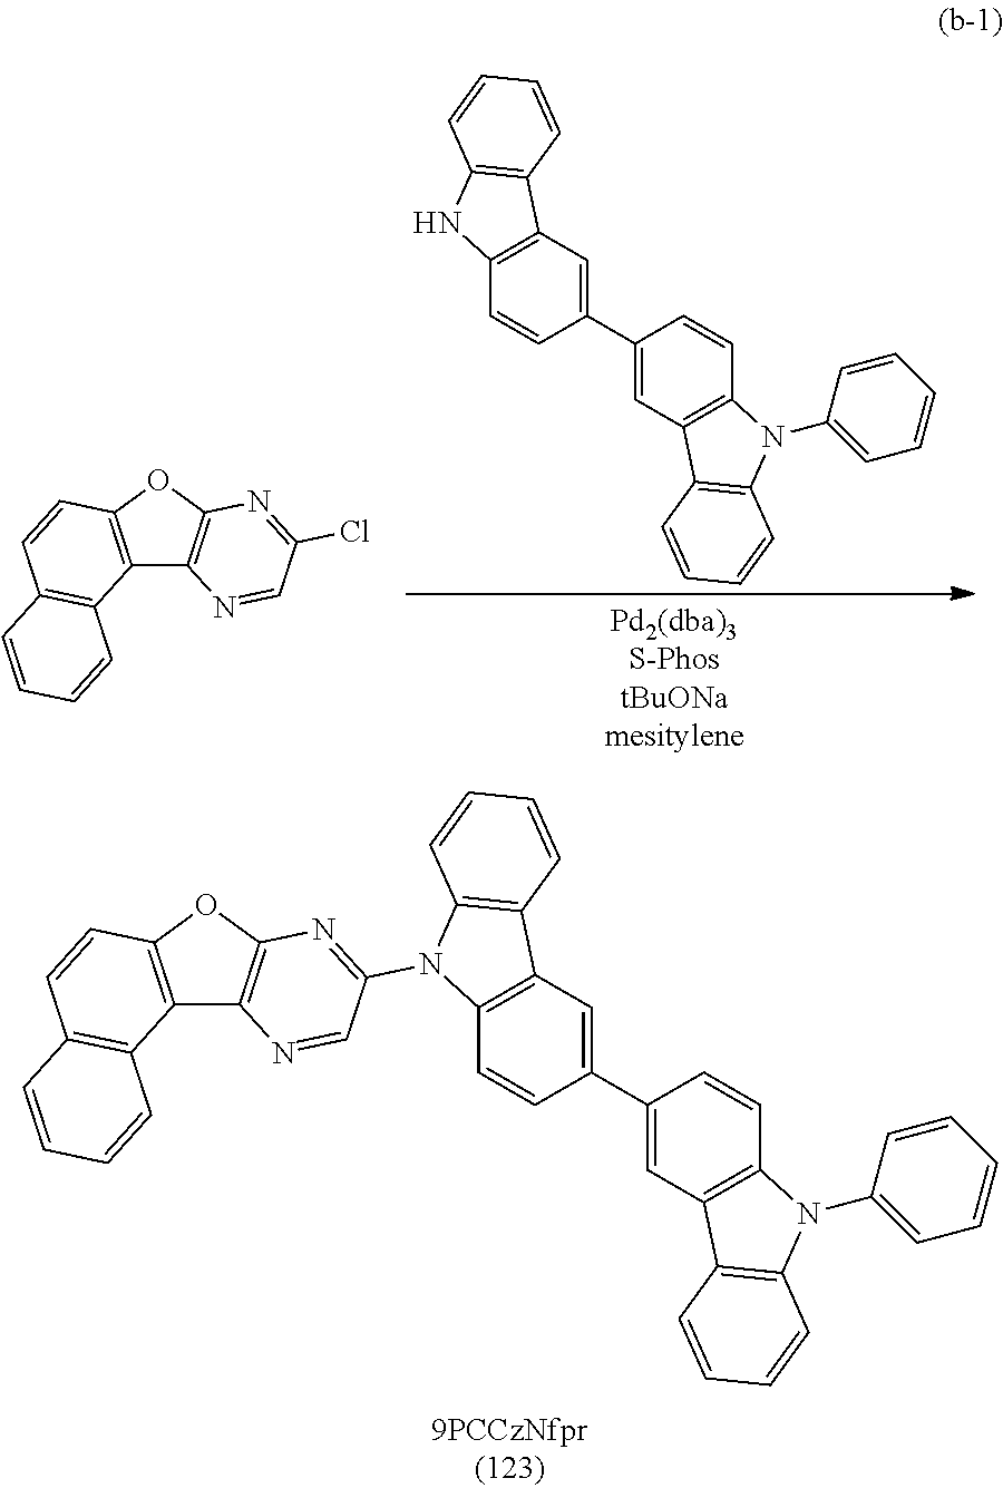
C12=C(OC3=C1N=CC(N1C4=C(C=C(C5=CC6=C(C=C5)N(C5=CC=CC=C5)C5=C6C=CC=C5)C=C4)C4=C1C=CC=C4)=N3)C=CC1=C2C=CC=C1.C12=C(C=C(C3=CC4=C(C=C3)N(C3=CC=CC=C3)C3=C4C=CC=C3)C=C1)C1=C(N2)C=CC=C1.C12=C(OC3=C1N=CC(Cl)=N3)C=CC1=C2C=CC=C1
